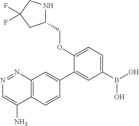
N1=NC2=C(C(N)=C1)C=CC(C1=CC(B(O)O)=CC=C1OCC1NCC(F)(F)C1)=C2
